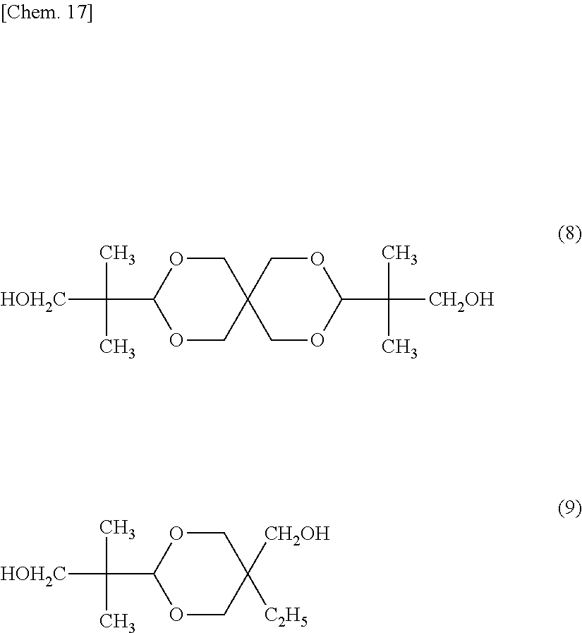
C1OC(C(C)(C)[HOH2C])OCC12COC(C(C)([CH2OH])C)OC2.C1OC(C(C)(C)[HOH2C])OCC1([C2H5])[CH2OH]
